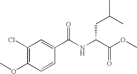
C1(Cl)=C(OC)C=CC(C(NC(C(OC)=O)CC(C)C)=O)=C1
